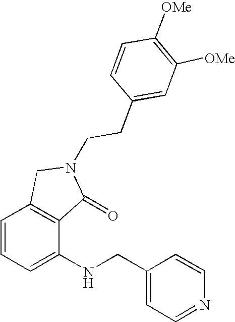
C1=CC=C(NCC2=CC=NC=C2)C2=C1CN(CCC1=CC([OMe])=C([OMe])C=C1)C2=O
